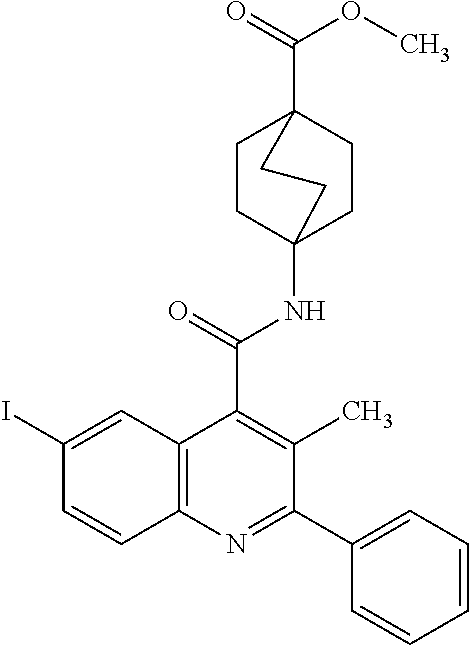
C1CC2(NC(=O)C3=C(C)C(C4=CC=CC=C4)=NC4=C3C=C(I)C=C4)CCC1(C(=O)OC)CC2
